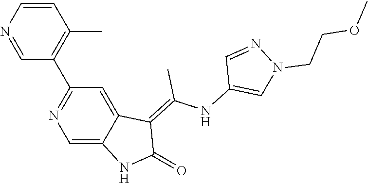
C1=CN=CC(C2=NC=C3C(=C2)C(=C(NC2=CN(CCOC)N=C2)C)C(=O)N3)=C1C
